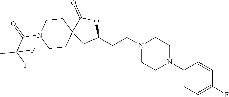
C1(N2CCN(CCC3OC(=O)C4(C3)CCN(C(=O)C(C)(F)F)CC4)CC2)=CC=C(F)C=C1
